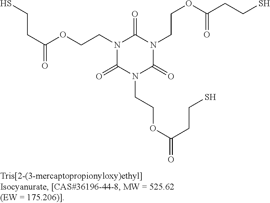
N1(CCOC(CCS)=O)C(=O)N(CCOC(=O)CCS)C(=O)N(CCOC(CCS)=O)C1=O
